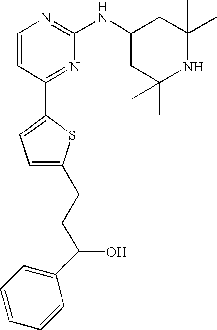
C1=CC(C2=CC=C(CCC(C3=CC=CC=C3)O)S2)=NC(NC2CC(C)(C)NC(C)(C)C2)=N1
